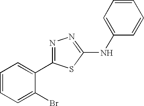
C1=CC=C(Br)C(C2=NN=C(NC3=CC=CC=C3)S2)=C1
